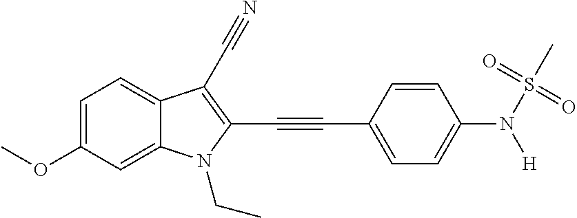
C1=C(OC)C=C2C(=C1)C(C#N)=C(C#CC1=CC=C(N(S(C)(=O)=O)[H])C=C1)N2CC
